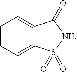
C1=CC=C2C(=C1)C(=O)[NH]S2(=O)=O
